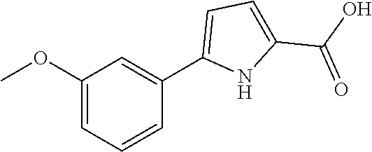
C1(OC)=CC=CC(C2=CC=C(C(O)=O)N2)=C1
